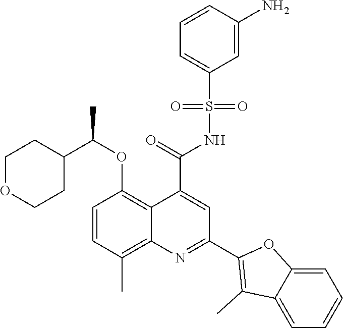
C1=CC(C)=C2C(=C1OC(C1CCOCC1)C)C(C(=O)NS(C1=CC=CC(N)=C1)(=O)=O)=CC(C1=C(C)C3=CC=CC=C3O1)=N2
